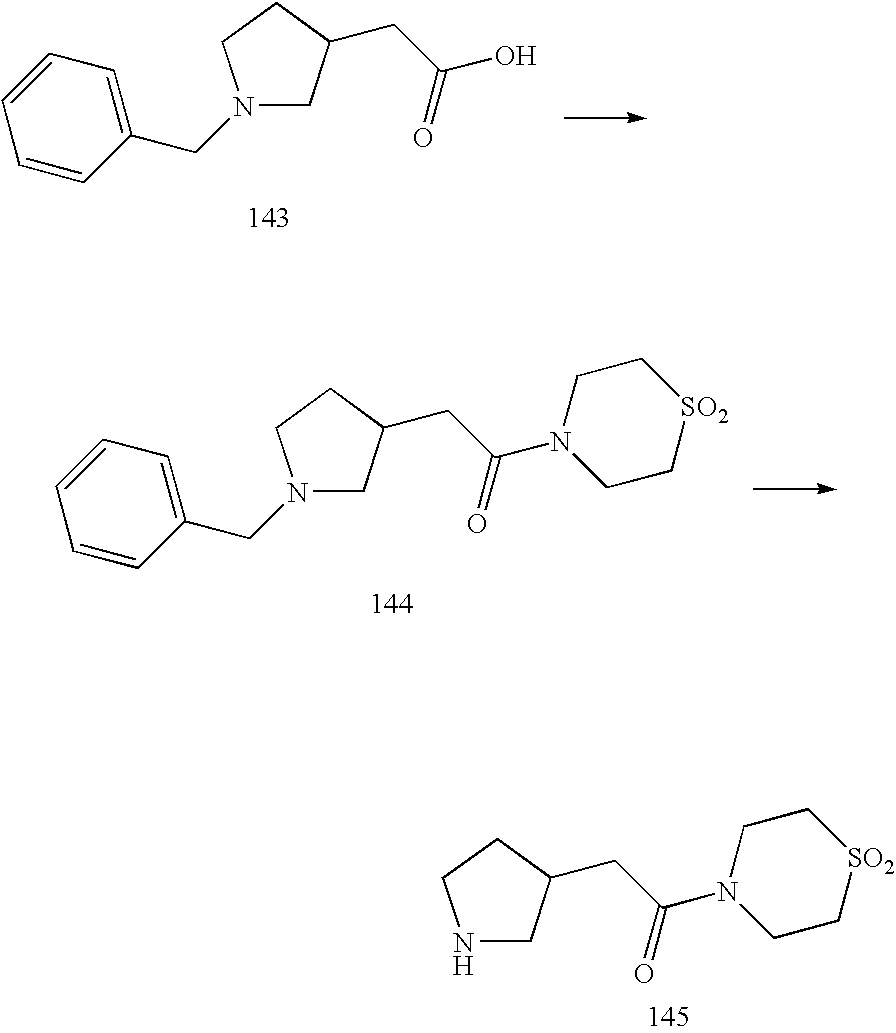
C1=CC(CN2CC(CC(O)=O)CC2)=CC=C1.C1=CC(CN2CC(CC(N3CC[SO2]CC3)=O)CC2)=CC=C1.N1CC(CC(N2CC[SO2]CC2)=O)CC1
